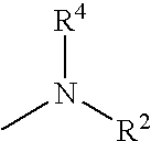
CN([R2])[R4]
